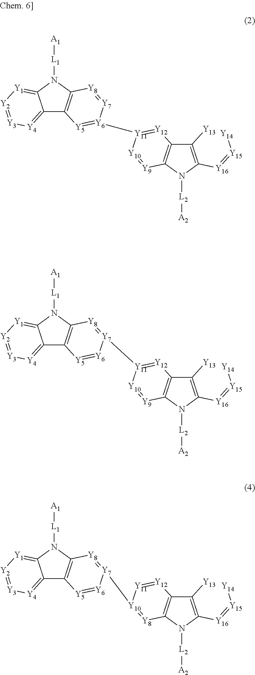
C12=[Y4][Y3]=[Y2][Y1]=C1N([L1][A1])C1=C2[Y5]=[Y6]([Y11]2=[Y12]C3=C(N([L2][A2])C([Y16]=[Y15][Y14])=C3[Y13])[Y9]=[Y10]2)[Y7]=[Y8]1.C12=[Y4][Y3]=[Y2][Y1]=C1N([L1][A1])C1=C2[Y5]=[Y6][Y7]([Y10]2=[Y8]C3=C(C([Y13])=C([Y16]=[Y15][Y14])N3[L2][A2])[Y12]=[Y11]2)=[Y8]1.C12=[Y4][Y3]=[Y2][Y1]=C1N([L1][A1])C1=C2[Y5]=[Y6][Y7]([Y11]2=[Y12]C3=C(N([L2][A2])C([Y16]=[Y15][Y14])=C3[Y13])[Y9]=[Y10]2)=[Y8]1
